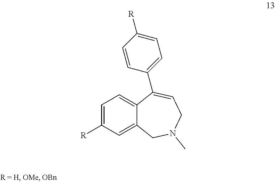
C1=C([R])C=C2C(=C1)C(C1=CC=C([R])C=C1)=CCN(C)C2
